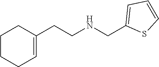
C1(CNCCC2=CCCCC2)=CC=CS1
